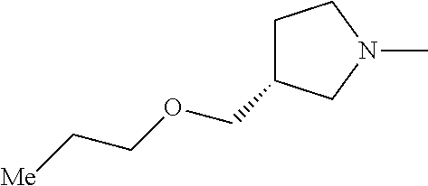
C1C(COCC[Me])CN(C)C1
